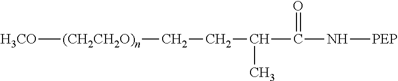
[H3CO][(CH2CH2O)n]CCC(C(N[PEP])=O)C
